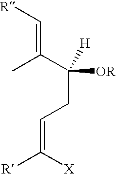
[R]C=C(C(CC=C([X])[R])([OR])[H])C
